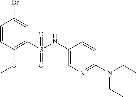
C1(S(NC2=CN=C(N(CC)CC)C=C2)(=O)=O)=C(OC)C=CC(Br)=C1
